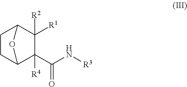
C1CC2C([R4])(C(N[R3])=O)C([R1])([R2])C1O2
